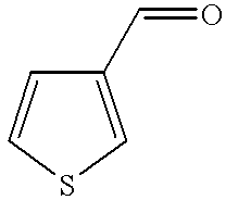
C1(C=O)=CSC=C1
